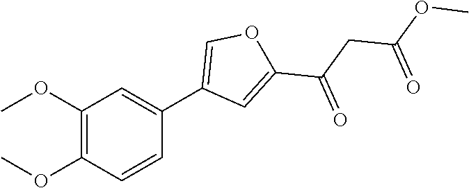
C1(C2=COC(C(CC(OC)=O)=O)=C2)=CC(OC)=C(OC)C=C1
